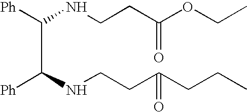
C(C(NCCC(CCC)=O)[Ph])(NCCC(OCC)=O)[Ph]
